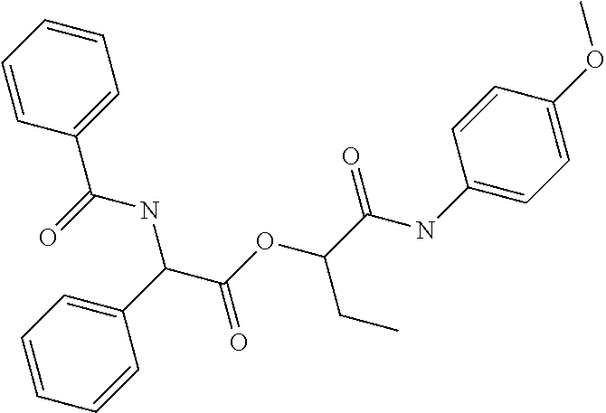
C(C(OC(C(NC1=CC=C(OC)C=C1)=O)CC)=O)(C1=CC=CC=C1)NC(C1=CC=CC=C1)=O
